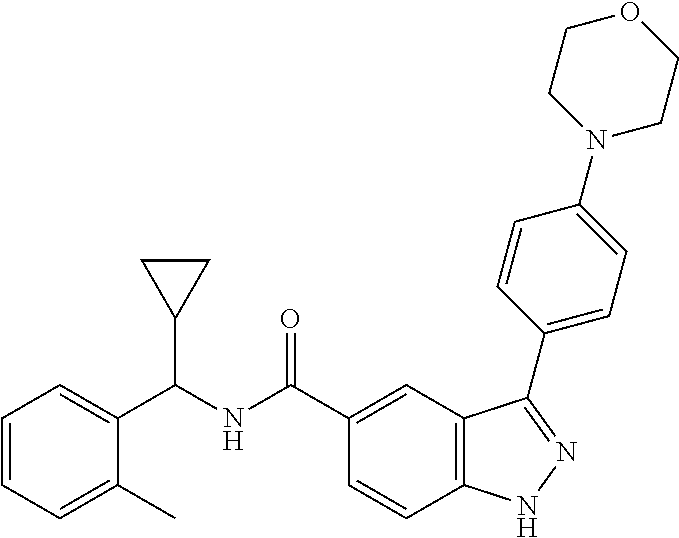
C1=CC=C(C)C(C(NC(C2=CC3=C(C=C2)NN=C3C2=CC=C(N3CCOCC3)C=C2)=O)C2CC2)=C1
